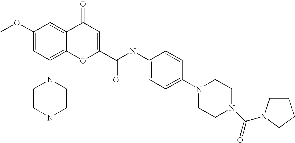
C1CN(C)CCN1C1=C2C(=CC(OC)=C1)C(=O)C=C(C(=O)NC1=CC=C(N3CCN(C(=O)N4CCCC4)CC3)C=C1)O2
